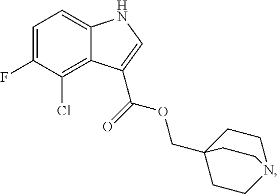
C12=C(Cl)C(F)=CC=C1NC=C2C(OCC12CCN(CC1)CC2)=O
